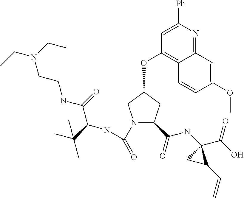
[Ph]C1=CC(OC2CN(C(=O)NC(C(NCCN(CC)CC)=O)C(C)(C)C)C(C(=O)NC3(C(O)=O)CC3C=C)C2)=C2C(=N1)C=C(OC)C=C2
